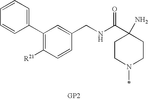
C(C1(N)CCN(C)CC1)(NCC1=CC(C2=CC=CC=C2)=C([R21])C=C1)=O
